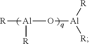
[R][Al](O[Al]([R])[R])[R]
